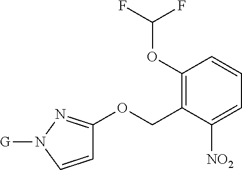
C1(OC(F)F)=C(COC2=NN([G])C=C2)C([NO2])=CC=C1
